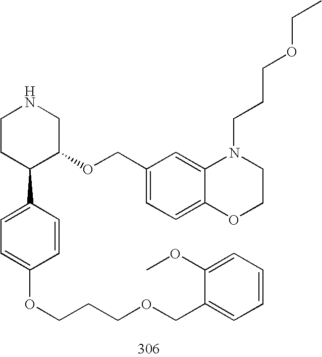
C1CC(C2=CC=C(OCCCOCC3=CC=CC=C3OC)C=C2)C(OCC2=CC=C3C(=C2)N(CCCOCC)CCO3)CN1
